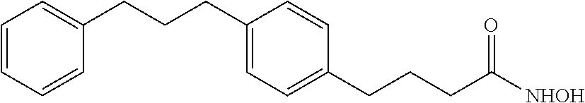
C1=CC=CC(CCCC2=CC=C(CCCC([NHOH])=O)C=C2)=C1
